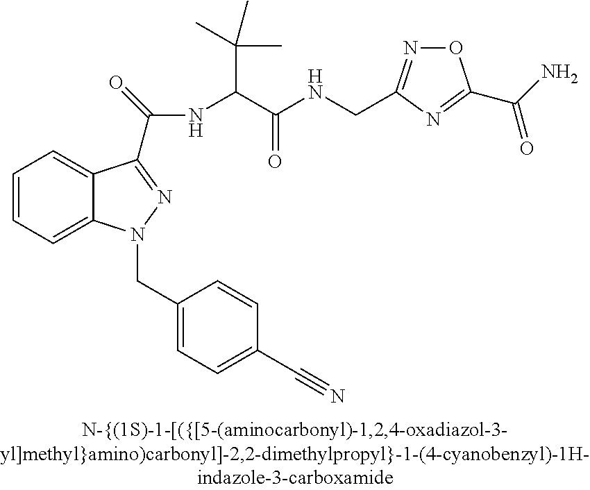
C1=CC=C2C(=C1)C(C(NC(C(NCC1=NOC(C(N)=O)=N1)=O)C(C)(C)C)=O)=NN2CC1=CC=C(C#N)C=C1
